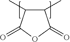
O1C(=O)C(C)C(C)C1=O
